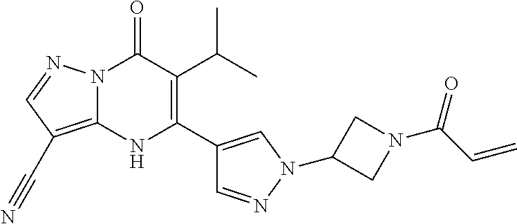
N12C(=C(C#N)C=N1)NC(C1=CN(C3CN(C(C=C)=O)C3)N=C1)=C(C(C)C)C2=O
